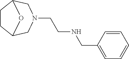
C1(CNCCN2CC3CCC(C2)O3)=CC=CC=C1
